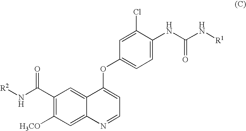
C1=C(NC(N[R1])=O)C(Cl)=CC(OC2=CC=NC3=CC([H3CO])=C(C(N[R2])=O)C=C23)=C1
